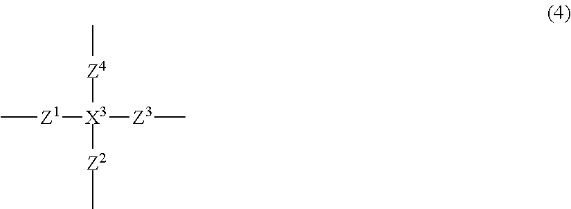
C[Z1][X3]([Z3]C)([Z2]C)[Z4]C
